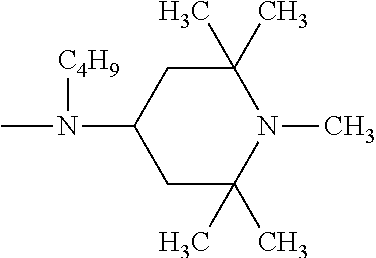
CN([C4H9])C1CC(C)(C)N(C)C(C)(C)C1
